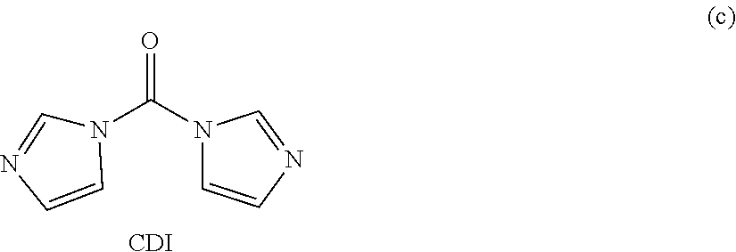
C(=O)(N1C=CN=C1)N1C=NC=C1.[CDI]
